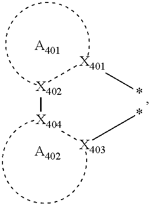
[X404]([X403]*)[X402][X401]*.[A401].[A402]
